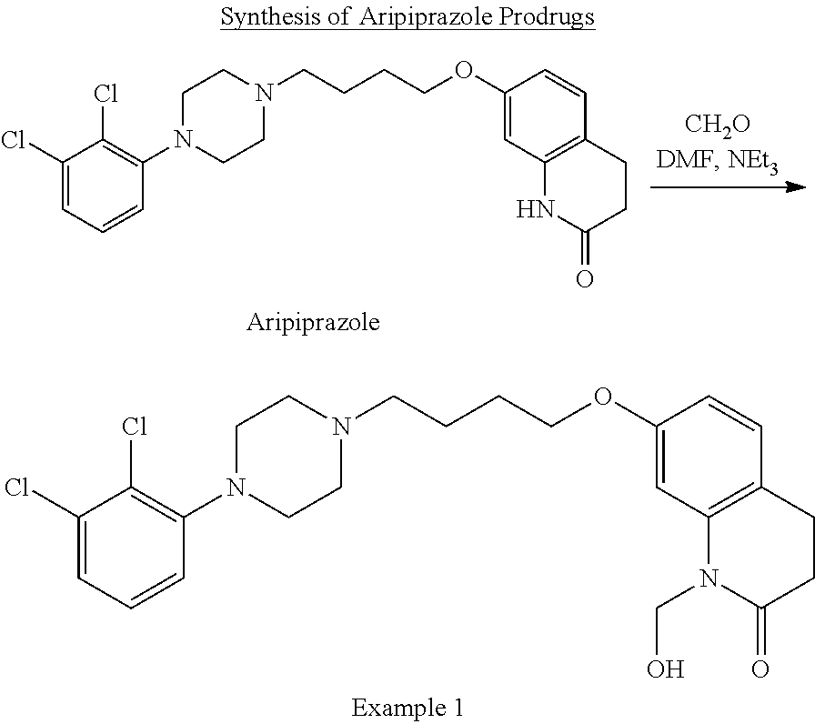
C1(Cl)=CC=CC(N2CCN(CCCCOC3=CC4=C(C=C3)CCC(=O)N4CO)CC2)=C1Cl.C1(Cl)=CC=CC(N2CCN(CCCCOC3=CC4=C(C=C3)CCC(=O)N4)CC2)=C1Cl
